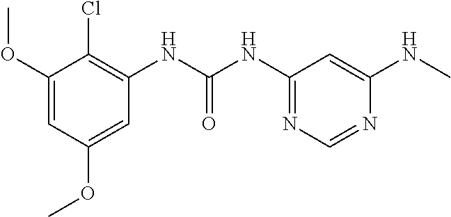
O(C1=CC(OC)=CC(NC(NC2=NC=NC(NC)=C2)=O)=C1Cl)C
